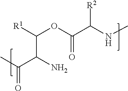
CC(C(N)C([R1])OC(C(NC)[R2])=O)=O
